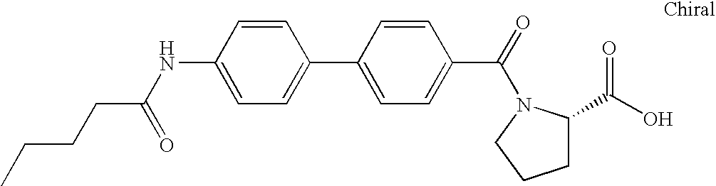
N(C1=CC=C(C2=CC=C(C(=O)N3C(C(O)=O)CCC3)C=C2)C=C1)C(=O)CCCC
